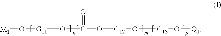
[M1]O[G11]OC(O[G12]O[G13]O[Q1])=O
